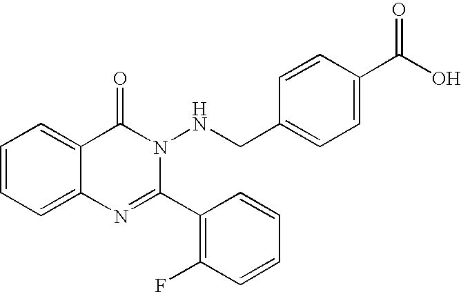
C1=CC=C2C(=C1)C(=O)N(NCC1=CC=C(C(O)=O)C=C1)C(C1=C(F)C=CC=C1)=N2
